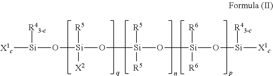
[X1c][Si]([R43-c])O[Si]([R5])(O[Si]([R5])(O[Si]([R6])(O[Si]([R43-c])[X1c])[R6])[R5])[X2]
